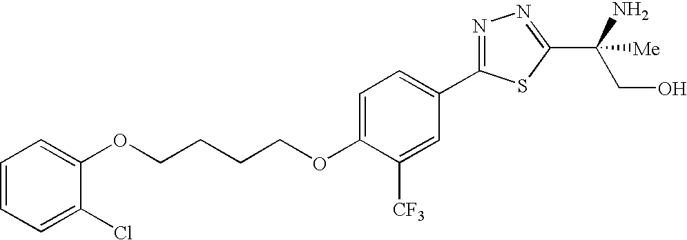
C(CCCOC1=CC=C(C2=NN=C(C(CO)(N)[Me])S2)C=C1[CF3])OC1=CC=CC=C1Cl
